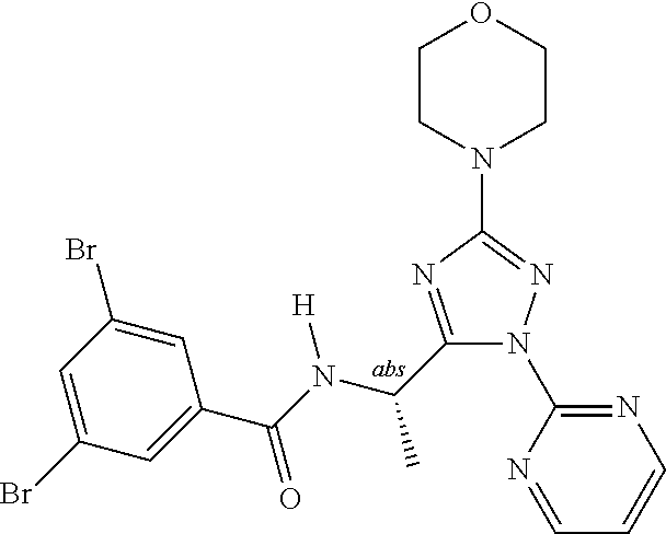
C1(C(N(C(C2=CC(Br)=CC(Br)=C2)=O)[H])C)=NC(N2CCOCC2)=NN1C1=NC=CC=N1
